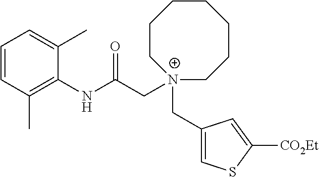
C1=CC=C(C)C(NC(C[N+]2(CC3=CSC([CO2Et])=C3)CCCCCCC2)=O)=C1C
